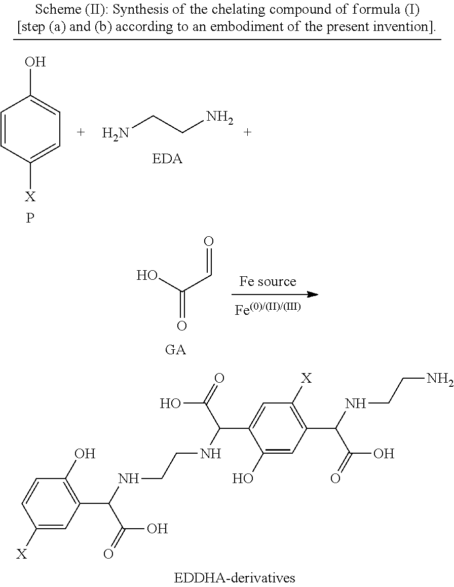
C1(C(NCCNC(C2=CC([X])=C(C(NCCN)C(=O)O)C=C2O)C(=O)O)C(=O)O)=C(O)C=CC([X])=C1.C1=CC([X])=CC=C1O.P.NCCN.OC(C=O)=O
